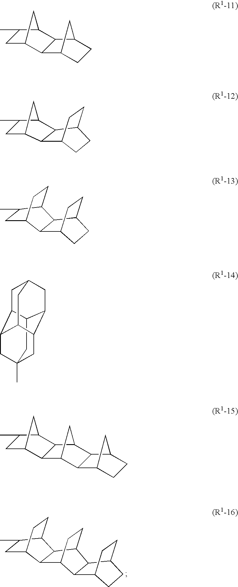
C1C(C)C2CCC1C1C2C2CCC1C1C2C2CCC1CC2.C1C2CC(C1C)C1C2C2CCC1C2.C1C(C)C2CCC1C1C2C2CCC1CC2.C1C2CC(C1C)C1C2C2CCC1CC2.C12CC3(C)CC4C1CC1CC2C(C3)C4C1.C1C2CC(C1C)C1C2C2CC1C1C2C2CCC1C2
